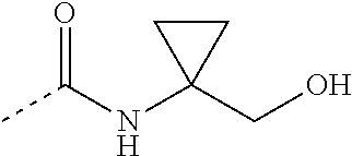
CC(NC1(CO)CC1)=O
